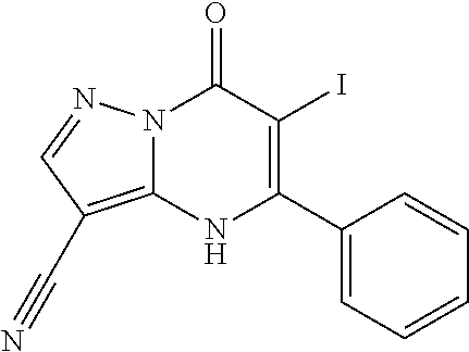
N12C(=C(C#N)C=N1)NC(C1=CC=CC=C1)=C(I)C2=O
